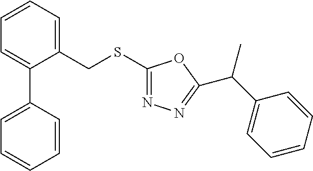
C(SC1=NN=C(C(C2=CC=CC=C2)C)O1)C1=CC=CC=C1C1=CC=CC=C1
